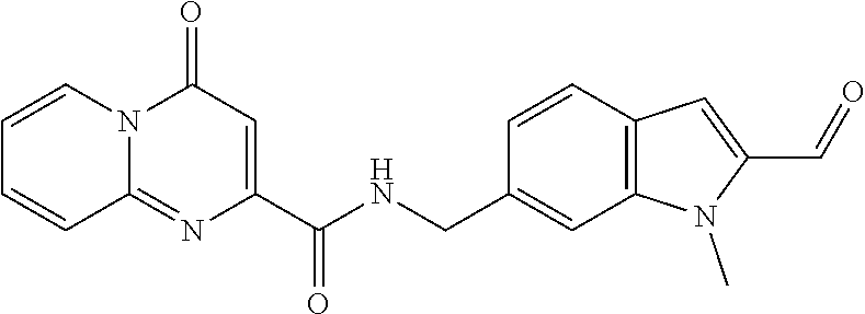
C1=CN2C(=NC(C(NCC3=CC4=C(C=C3)C=C(C=O)N4C)=O)=CC2=O)C=C1
